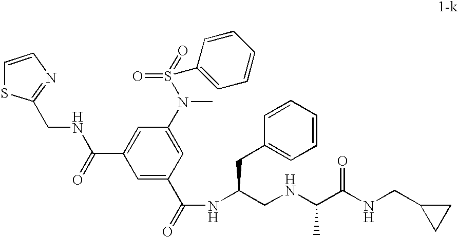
C1=CN=C(CNC(C2=CC(N(S(=O)(=O)C3=CC=CC=C3)C)=CC(C(=O)NC(CNC(C(NCC3CC3)=O)C)CC3=CC=CC=C3)=C2)=O)S1
